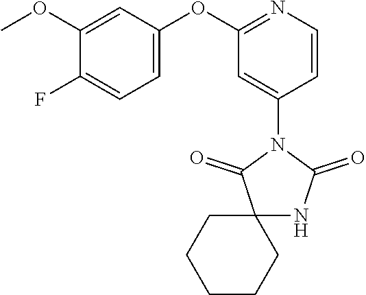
C1(OC2=CC=C(F)C(OC)=C2)=NC=CC(N2C(=O)NC3(C2=O)CCCCC3)=C1
